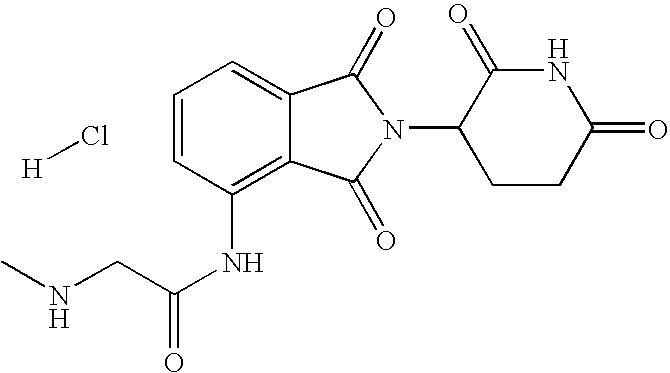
C1=CC=C2C(=C1NC(CNC)=O)C(=O)N(C1CCC(=O)NC1=O)C2=O.[H]Cl
